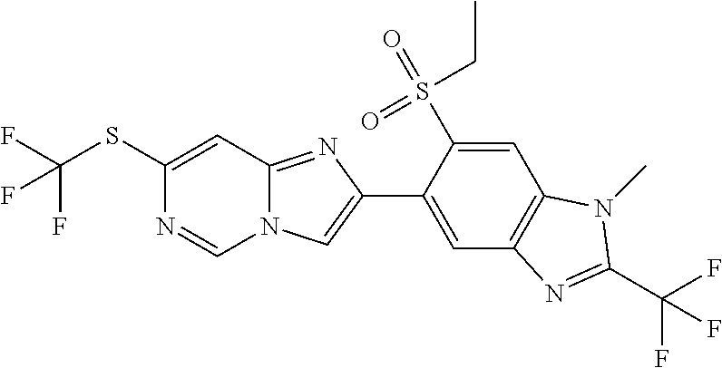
C1(SC(F)(F)F)=CC2=NC(C3=CC4=C(C=C3S(=O)(=O)CC)N(C)C(C(F)(F)F)=N4)=CN2C=N1
